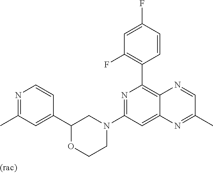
C1(C2=CC(C)=NC=C2)OCCN(C2=NC(C3=C(F)C=C(F)C=C3)=C3C(=C2)N=C(C)C=N3)C1
